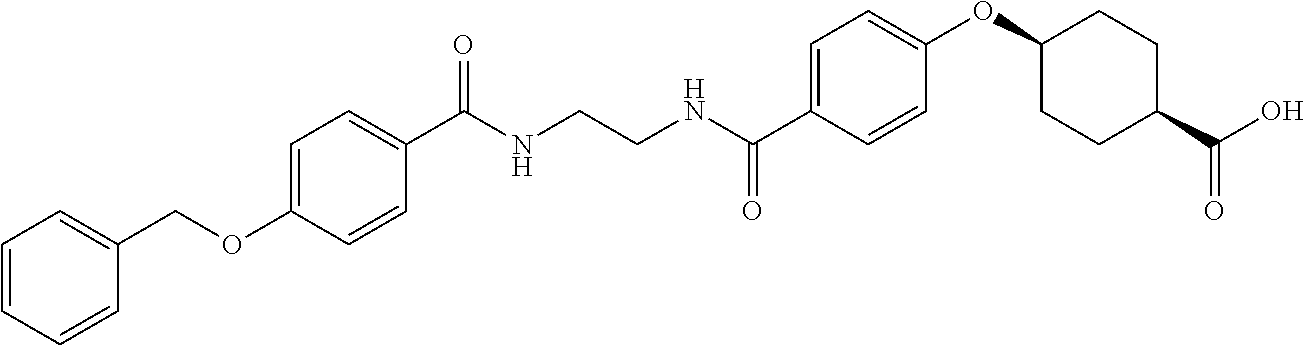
C1=CC=CC(COC2=CC=C(C(NCCNC(C3=CC=C(OC4CCC(C(O)=O)CC4)C=C3)=O)=O)C=C2)=C1
